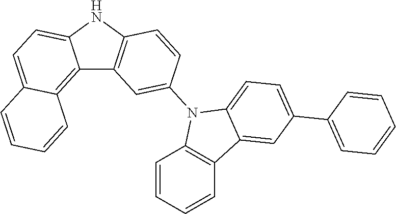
C12=C3C(=CC=C1NC1=C2C=C(N2C4=C(C5=CC(C6=CC=CC=C6)=CC=C25)C=CC=C4)C=C1)C=CC=C3
